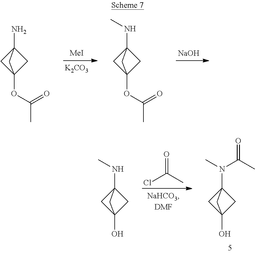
[MeI].[K2CO3].[NaOH].NC12CC(OC(C)=O)(C1)C2.N(C12CC(OC(C)=O)(C1)C2)C.ClC(C)=O.N(C12CC(O)(C1)C2)(C(=O)C)C.N(C12CC(O)(C1)C2)C
